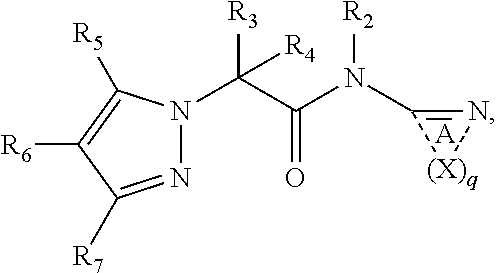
N1(C(C(N([R2])C2=N[(X)q]2)=O)([R4])[R3])N=C([R7])C([R6])=C1[R5].[A]
